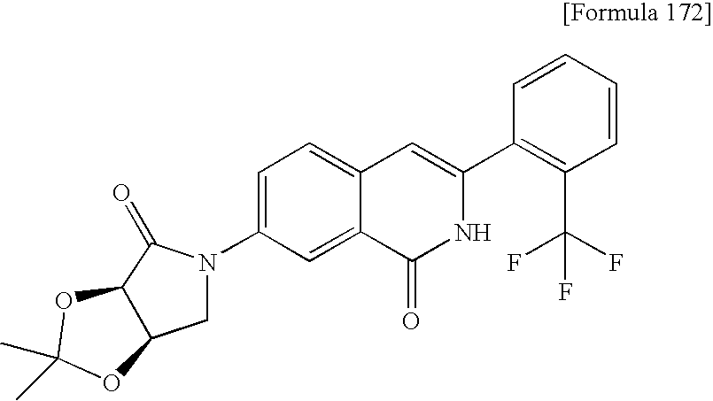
C1=C(N2CC3C(C2=O)OC(C)(C)O3)C=C2C(=C1)C=C(C1=C(C(F)(F)F)C=CC=C1)NC2=O
